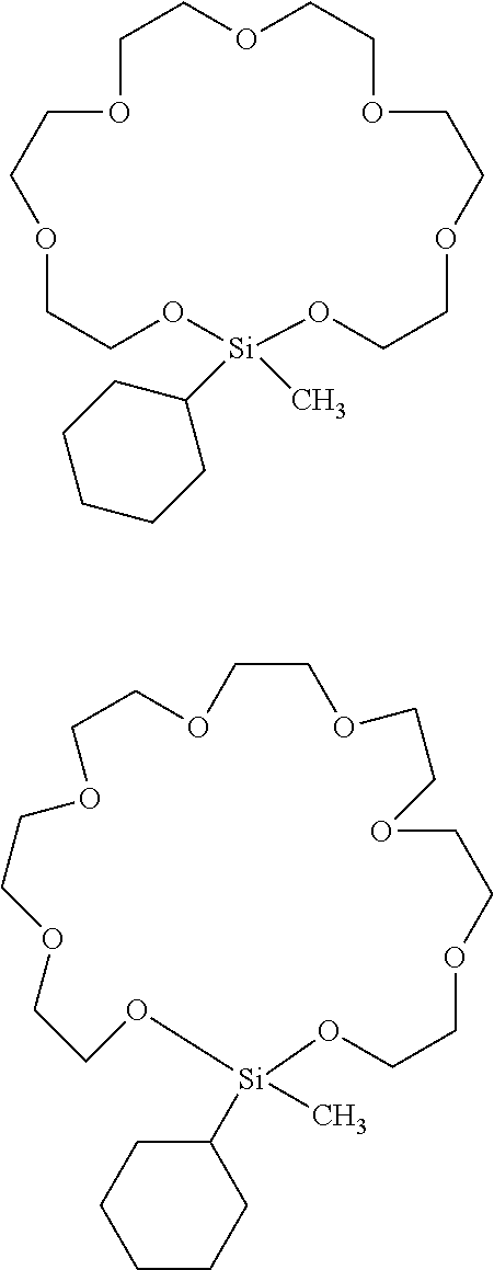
C1COCCOCCOCCO[Si](C2CCCCC2)(C)OCCOCCO1.C1COCCOCCOCCO[Si](C2CCCCC2)(C)OCCOCCOCCO1
